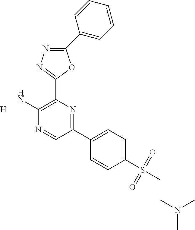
C1(C2=CC=CC=C2)=NN=C(C2=C(N)N=CC(C3=CC=C(S(CCN(C)C)(=O)=O)C=C3)=N2)O1.[H]
